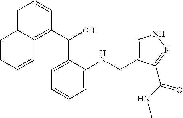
C1=C2C(=C(C(O)C3=CC=CC=C3NCC3=CNN=C3C(NC)=O)C=C1)C=CC=C2
